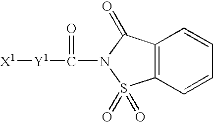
[X1][Y1]C(=O)N1C(=O)C2=C(S1(=O)=O)C=CC=C2
